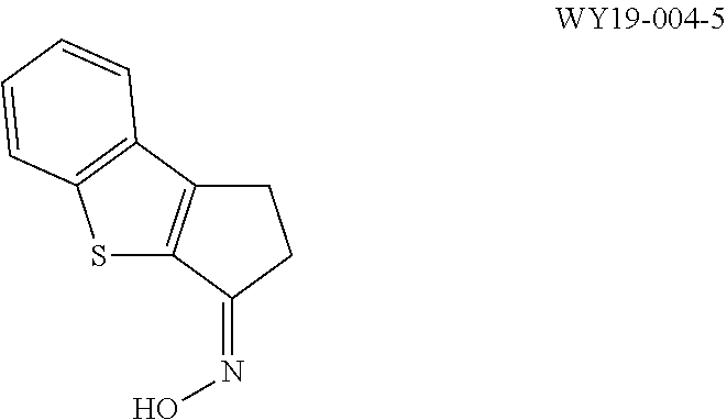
S1C2=C(C3=C1C=CC=C3)CCC2=NO
